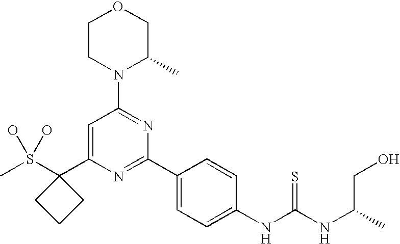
CS(C1(C2=CC(N3C(C)COCC3)=NC(C3=CC=C(NC(NC(CO)C)=S)C=C3)=N2)CCC1)(O)O
